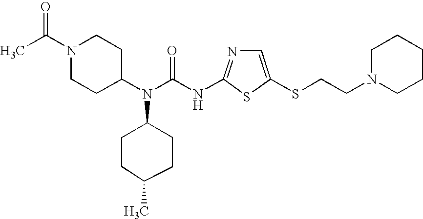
N(C(N(C1CCN(C(C)=O)CC1)C1CCC(C)CC1)=O)C1=NC=C(SCCN2CCCCC2)S1
